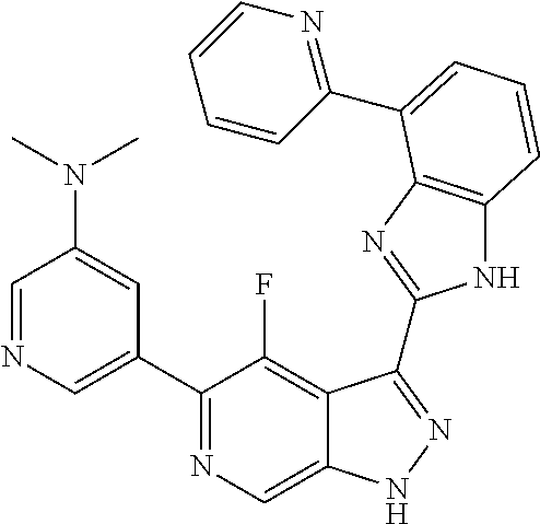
C1=NC=C(C2=NC=C3C(=C2F)C(C2=NC4=C(N2)C=CC=C4C2=NC=CC=C2)=NN3)C=C1N(C)C
